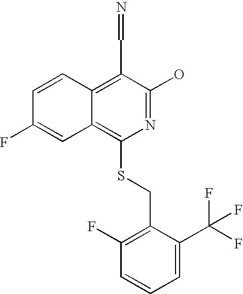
C1=CC2=C(C=N)C(O)=NC(SCC3=C(F)C=CC=C3C(F)(F)F)=C2C=C1F
